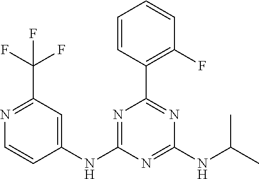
C1(NC2=NC(C3=C(F)C=CC=C3)=NC(NC(C)C)=N2)=CC(C(F)(F)F)=NC=C1
